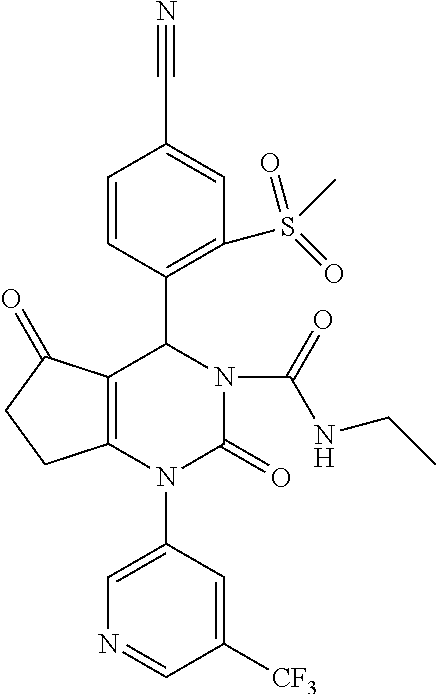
C1=C(N2C3=C(C(=O)CC3)C(C3=C(S(C)(=O)=O)C=C(C#N)C=C3)N(C(=O)NCC)C2=O)C=C([CF3])C=N1
